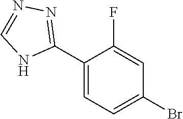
C1(F)=CC(Br)=CC=C1C1=NN=CN1
